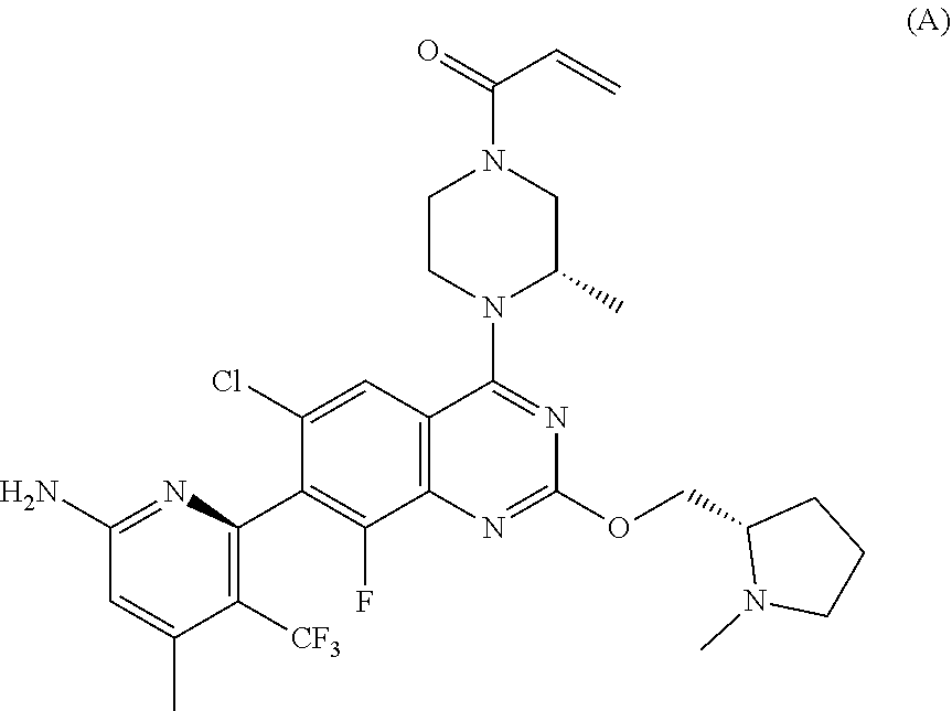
C1([CF3])=C(C2=C(F)C3=C(C=C2Cl)C(N2C(C)CN(C(=O)C=C)CC2)=NC(OCC2N(C)CCC2)=N3)N=C(N)C=C1C
